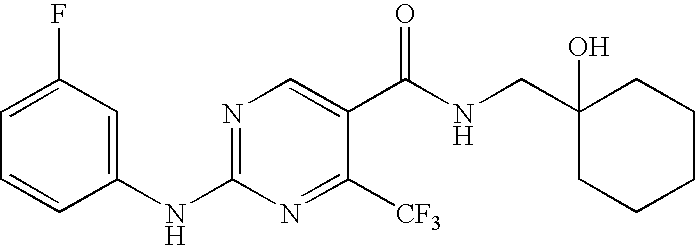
C1(NC2=NC=C(C(NCC3(O)CCCCC3)=O)C([CF3])=N2)=CC(F)=CC=C1
